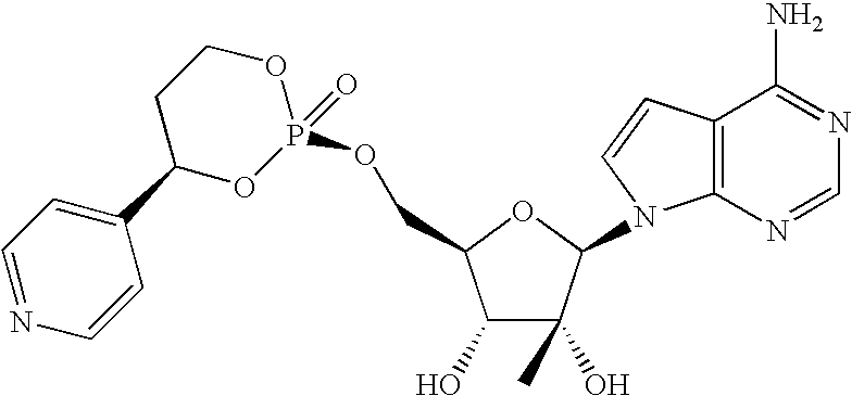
C1(O)C(O)(C)C(N2C3=C(C=C2)C(N)=NC=N3)OC1COP1(=O)OCCC(C2=CC=NC=C2)O1
